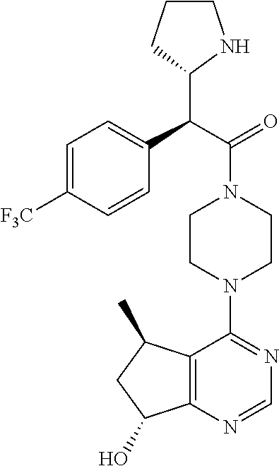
C1=C([F3C])C=CC(C(C(=O)N2CCN(C3=NC=NC4=C3C(C)CC4O)CC2)C2CCCN2)=C1
